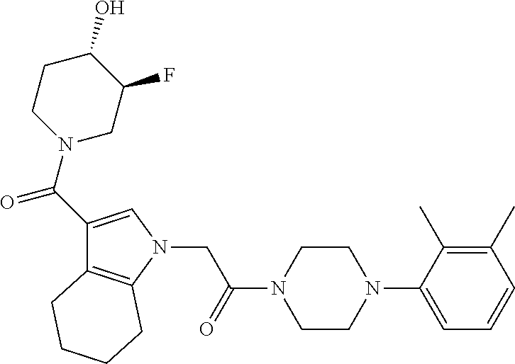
C(N1CC(F)C(O)CC1)(=O)C1=CN(CC(N2CCN(C3=CC=CC(C)=C3C)CC2)=O)C2=C1CCCC2
